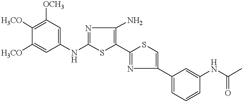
C1=C(NC2=NC(N)=C(C3=NC(C4=CC=CC(NC(C)=O)=C4)=CS3)S2)C=C([H3CO])C([H3CO])=C1[OCH3]
